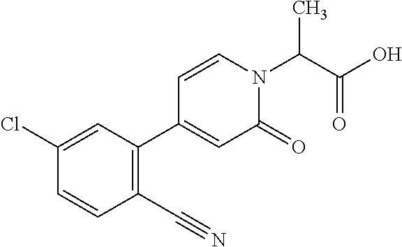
CC(N1C=CC(C2=C(C#N)C=CC(Cl)=C2)=CC1=O)C(O)=O
